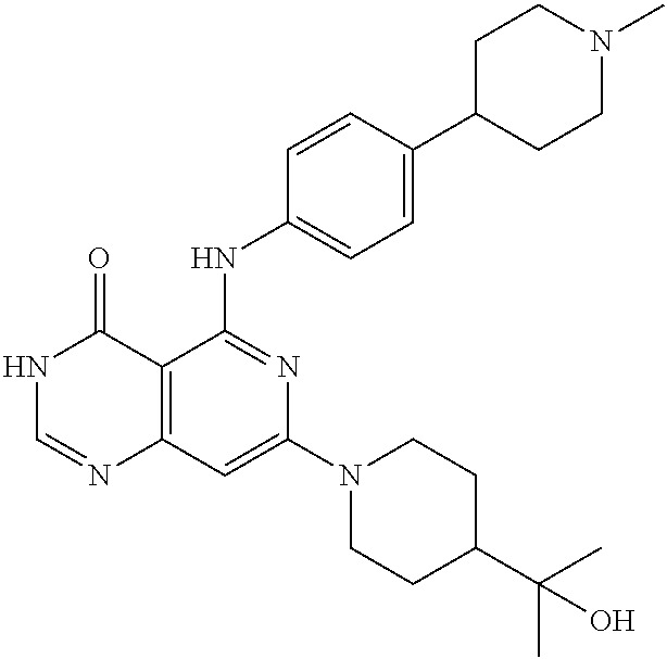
C12=C(C=C(N3CCC(C(C)(C)O)CC3)N=C1NC1=CC=C(C3CCN(C)CC3)C=C1)N=CNC2=O
